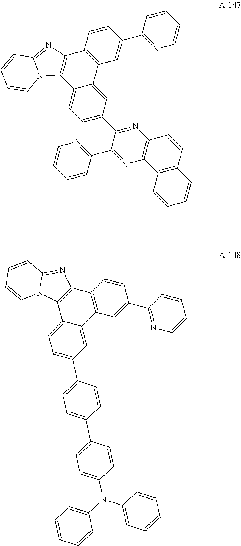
C1(C2=CC=C3C(=C2)C2=C(C4=C3N3C(=N4)C=CC=C3)C=CC(C3=NC=CC=C3)=C2)=NC2=C(N=C1C1=NC=CC=C1)C1=C(C=C2)C=CC=C1.C1(C2=CC=C3C(=C2)C2=C(C4=C3N3C(=N4)C=CC=C3)C=CC(C3=NC=CC=C3)=C2)=CC=C(C2=CC=C(N(C3=CC=CC=C3)C3=CC=CC=C3)C=C2)C=C1
